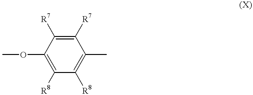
C1([R7])=C([R7])C(OC)=C([R8])C([R8])=C1C
